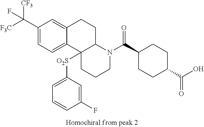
C(C1=CC=C2C(=C1)CCC1C2([O2S]C2=CC=CC(F)=C2)CCCN1C(C1CCC(C(O)=O)CC1)=O)([F3C])([CF3])F
